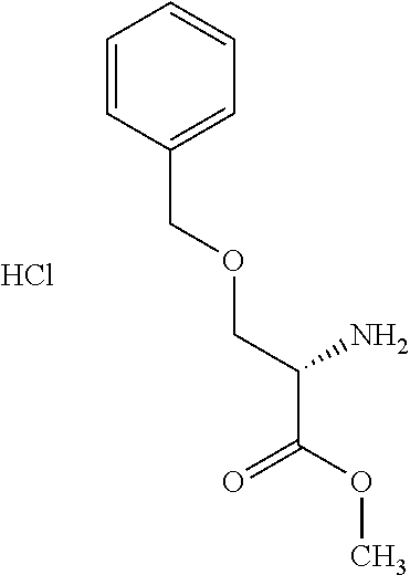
C1=CC(COCC(C(OC)=O)N)=CC=C1.Cl
